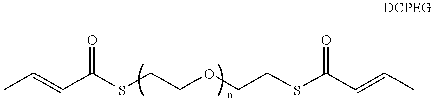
CC=CC(SCCOCCSC(C=CC)=O)=O
